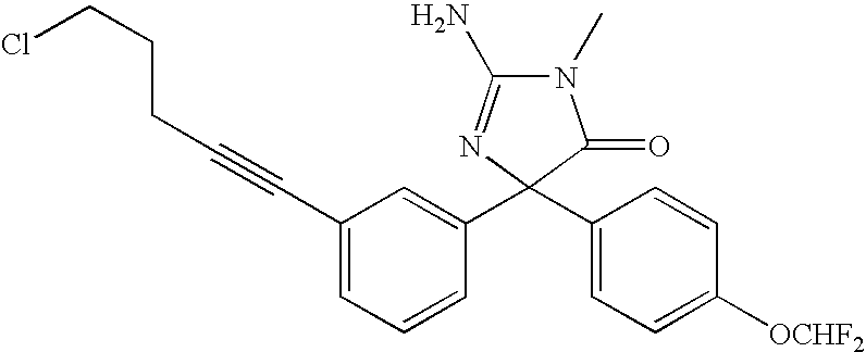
N1(C)C(N)=NC(C2=CC(C#CCCCCl)=CC=C2)(C2=CC=C([OCHF2])C=C2)C1=O
